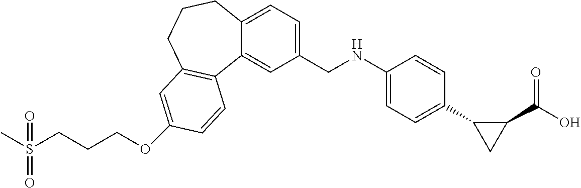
CS(CCCOC1=CC2=C(C3=CC(CNC4=CC=C(C5CC5C(=O)O)C=C4)=CC=C3CCC2)C=C1)(=O)=O
